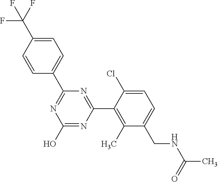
N1=C(C2=CC=C(C(F)(F)F)C=C2)N=C(C2=C(C)C(CNC(C)=O)=CC=C2Cl)N=C1O
